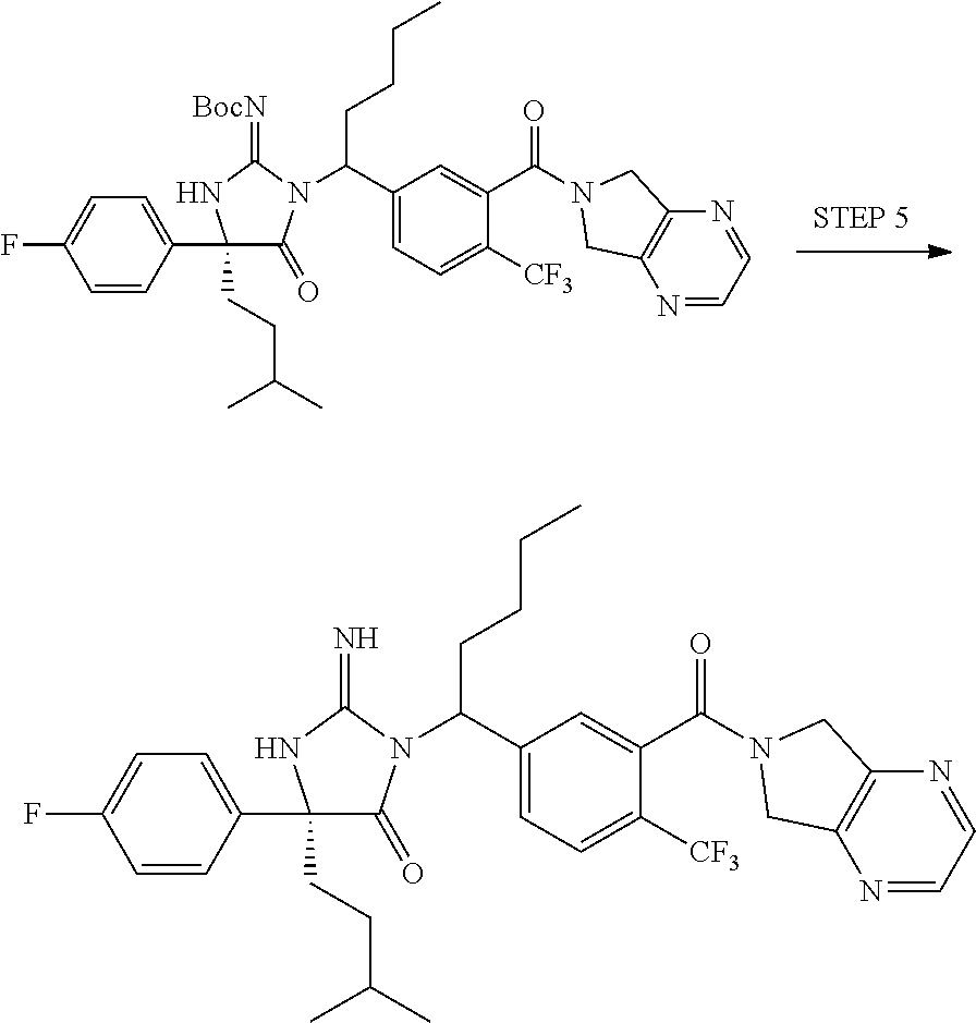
C1=CC(C2(CCC(C)C)C(=O)N(C(C3=CC=C([CF3])C(C(=O)N4CC5=C(N=CC=N5)C4)=C3)CCCC)C(=[BocN])N2)=CC=C1F.C1=CC(C2(CCC(C)C)C(=O)N(C(C3=CC=C([CF3])C(C(=O)N4CC5=C(N=CC=N5)C4)=C3)CCCC)C(=N)N2)=CC=C1F
